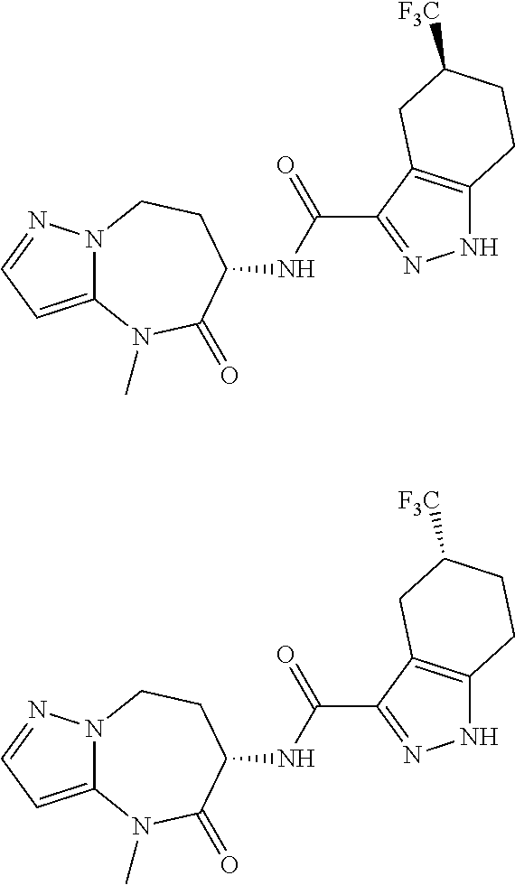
C12=CC=NN1CCC(NC(C1=NNC3=C1CC([F3C])CC3)=O)C(=O)N2C.C12=CC=NN1CCC(NC(C1=NNC3=C1CC([F3C])CC3)=O)C(=O)N2C
